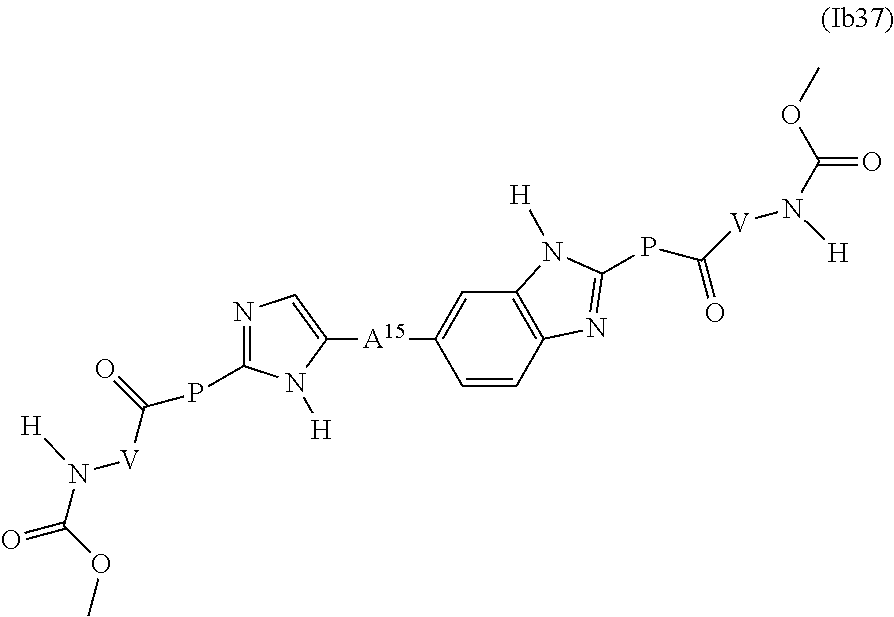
N1=C(PC([V]N(C(OC)=O)[H])=O)N([H])C([A15]C2=CC3=C(C=C2)N=C(PC([V]N(C(OC)=O)[H])=O)N3[H])=C1
